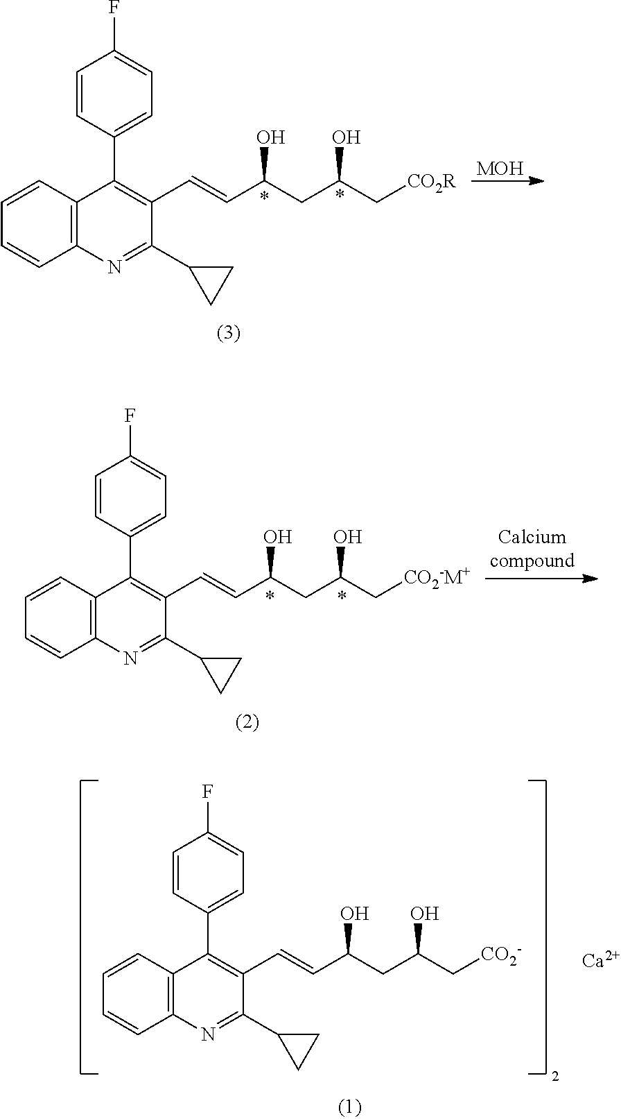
C1=CC2=C(C=C1)N=C(C1CC1)C(C=CC(CC(C[CO2-])O)O)=C2C1=CC=C(F)C=C1.[Ca].C1=CC2=C(C=C1)N=C(C1CC1)C(C=CC(CC(C[CO2R])O)O)=C2C1=CC=C(F)C=C1.[MOH].C1=CC2=C(C=C1)N=C(C1CC1)C(C=CC(CC(C[CO2-M+])O)O)=C2C1=CC=C(F)C=C1
